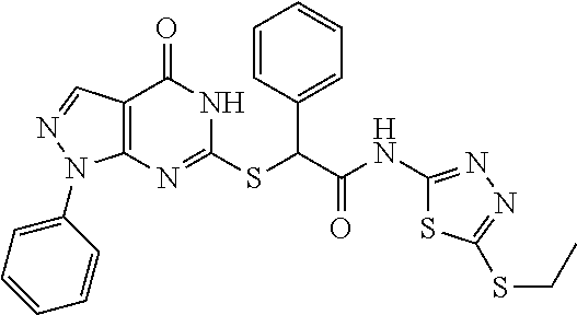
C12=C(N=C(SC(C(NC3=NN=C(SCC)S3)=O)C3=CC=CC=C3)NC1=O)N(C1=CC=CC=C1)N=C2
